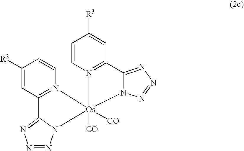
N12=C(C=C([R3])C=C1)C1=NN=NN1[Os]21([CO])([CO])N2=C(C=C([R3])C=C2)C2=NN=NN12
